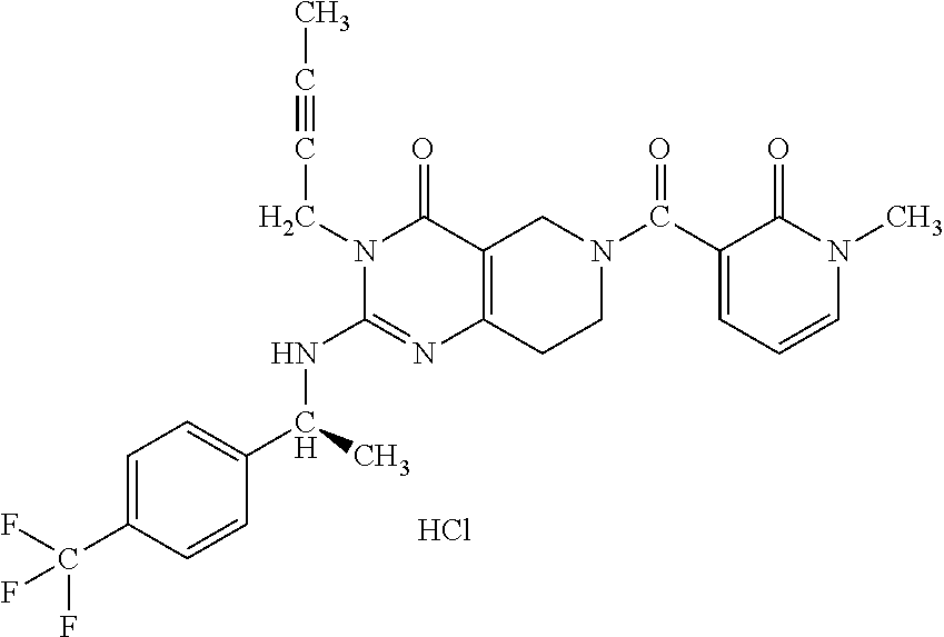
C1=C(C(F)(F)F)C=CC(C(C)NC2=NC3=C(C(=O)N2CC#CC)CN(C(C2=CC=CN(C)C2=O)=O)CC3)=C1.Cl
